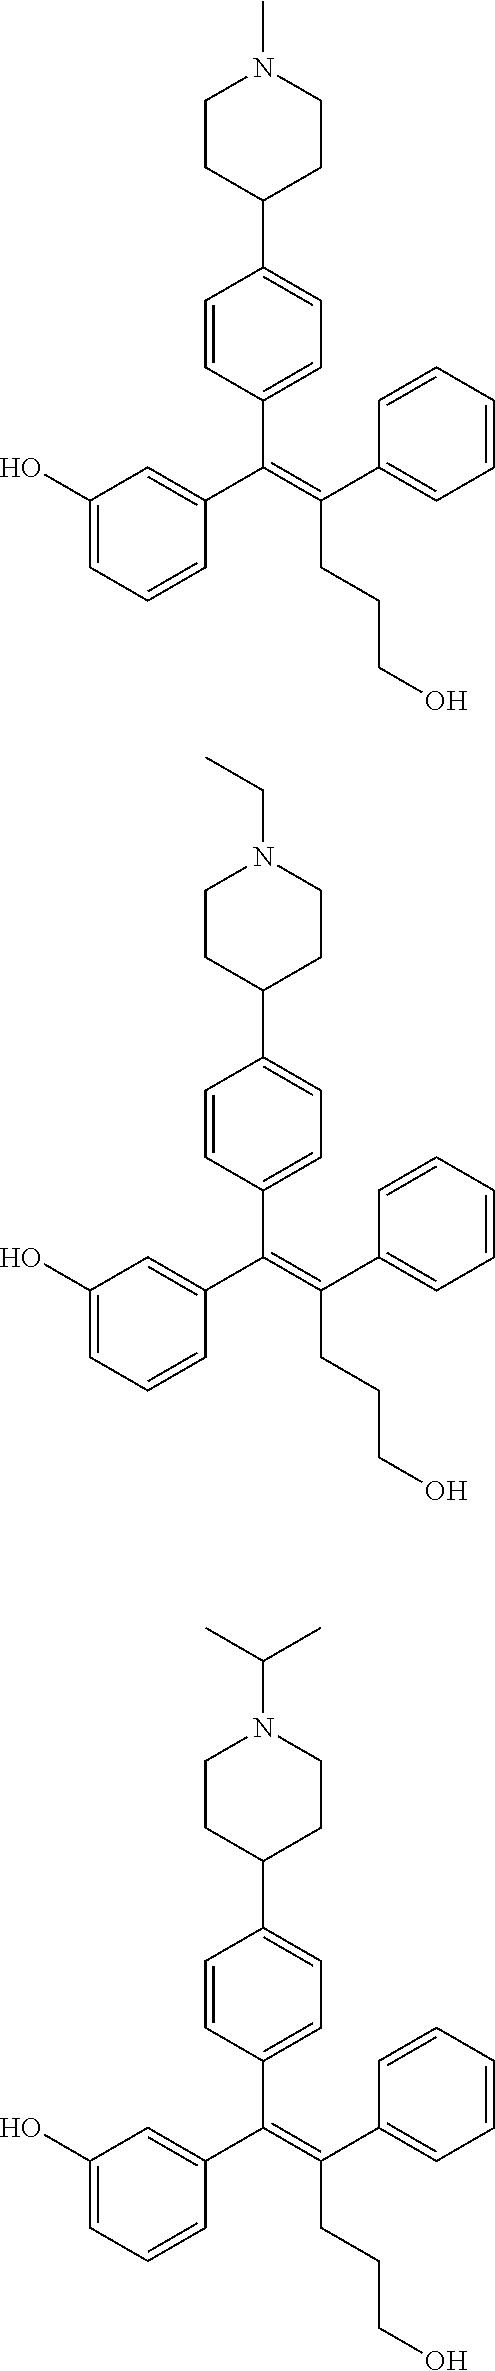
C1=CC(C(C2=CC(O)=CC=C2)=C(C2=CC=CC=C2)CCCO)=CC=C1C1CCN(C)CC1.C1=CC(C(C2=CC(O)=CC=C2)=C(C2=CC=CC=C2)CCCO)=CC=C1C1CCN(CC)CC1.C1=CC(C(C2=CC(O)=CC=C2)=C(C2=CC=CC=C2)CCCO)=CC=C1C1CCN(C(C)C)CC1
